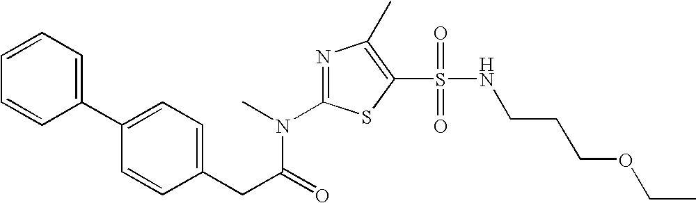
C1=CC=C(C2=CC=C(CC(=O)N(C3=NC(C)=C(S(=O)(=O)NCCCOCC)S3)C)C=C2)C=C1
